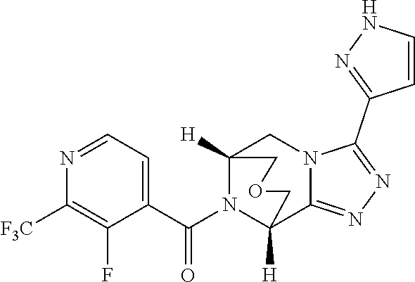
N1=CC=C(C(N2C3([H])C4=NN=C(C5=NNC=C5)N4CC2([H])COC3)=O)C(F)=C1[F3C]
